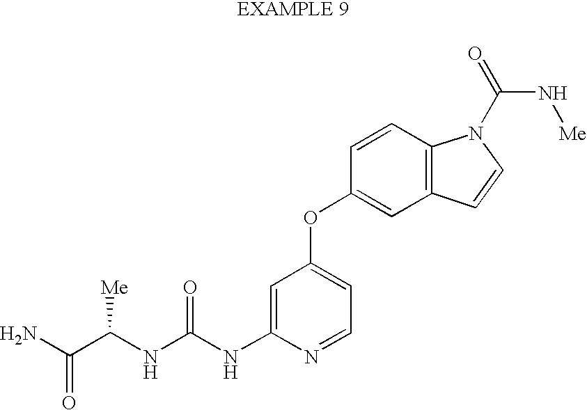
N(C(NC1=CC(OC2=CC3=C(C=C2)N(C(=O)N[Me])C=C3)=CC=N1)=O)C(C(N)=O)[Me]
